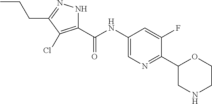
O=C(NC1=CN=C(C2CNCCO2)C(F)=C1)C1=C(Cl)C(CCC)=NN1
